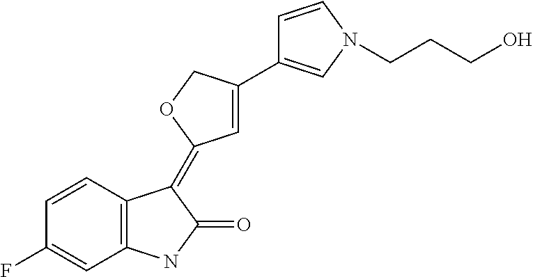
C1=CC2=C(C=C1F)NC(=O)C2=C1C=C(C2=CN(CCCO)C=C2)CO1
